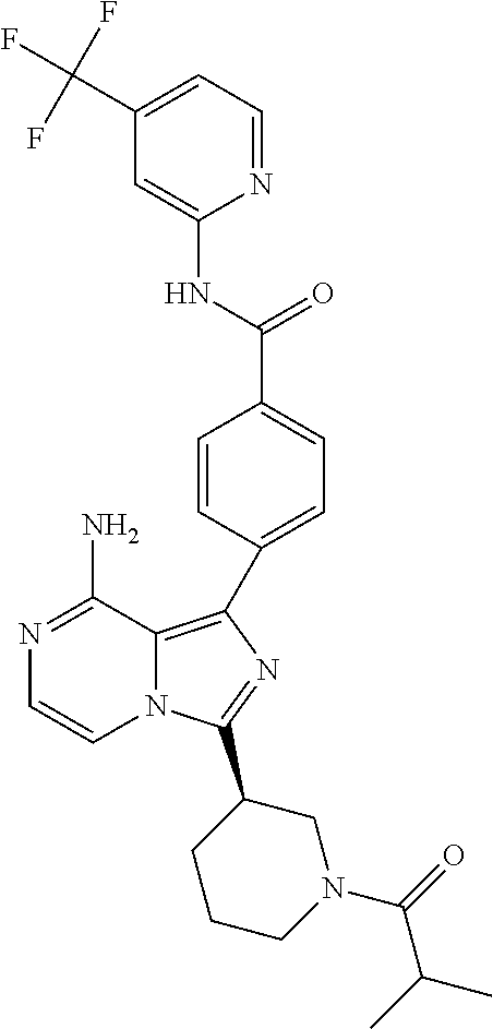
N1=C(N)C2=C(C3=CC=C(C(NC4=CC(C(F)(F)F)=CC=N4)=O)C=C3)N=C(C3CCCN(C(=O)C(C)C)C3)N2C=C1
